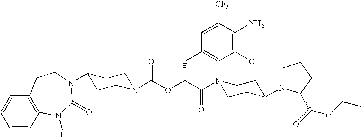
N1(C(C(OC(N2CCC(N3C(=O)N([H])C4=C(C=CC=C4)CC3)CC2)=O)CC2=CC(Cl)=C(N)C([CF3])=C2)=O)CCC(N2CCCC2C(=O)OCC)CC1
